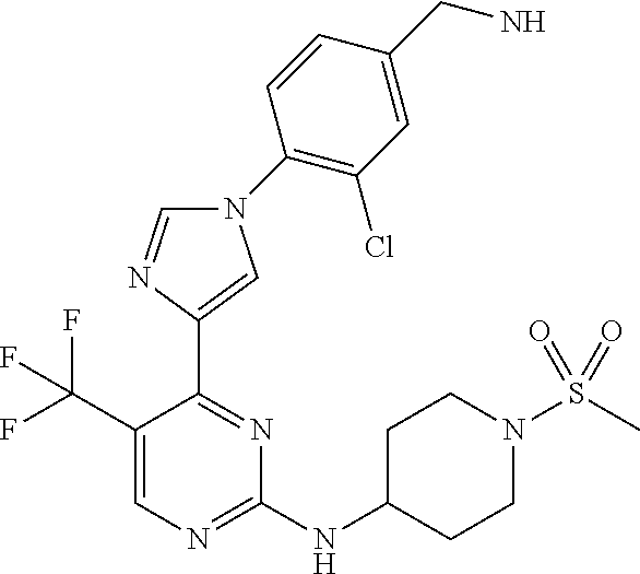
C1(NC2CCN(S(C)(=O)=O)CC2)=NC=C(C(F)(F)F)C(C2=CN(C3=C(Cl)C=C(CN)C=C3)C=N2)=N1
